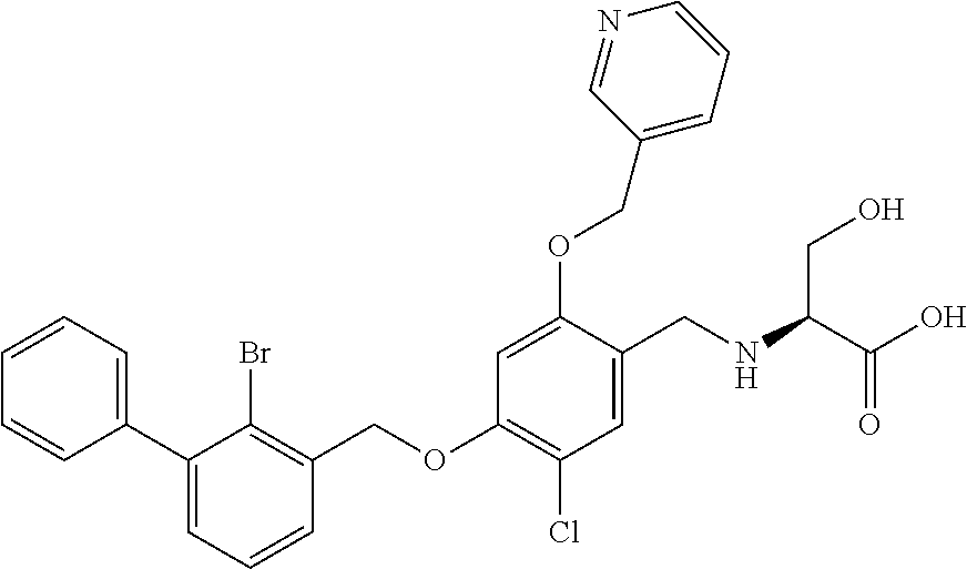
C1=CC(C2=CC=CC(COC3=C(Cl)C=C(CNC(C(O)=O)CO)C(OCC4=CC=CN=C4)=C3)=C2Br)=CC=C1
